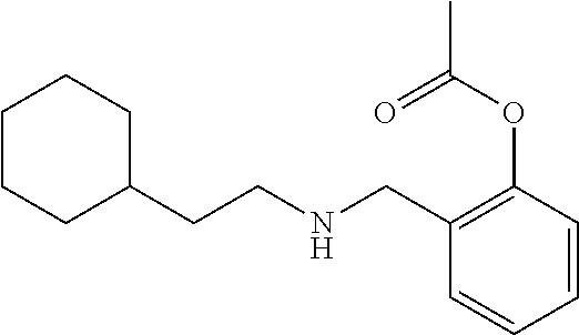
C1C(CCNCC2=C(OC(C)=O)C=CC=C2)CCCC1
